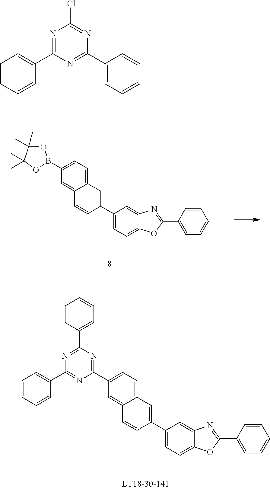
C1=CC=CC(C2=NC(Cl)=NC(C3=CC=CC=C3)=N2)=C1.C1(C2=CC3=CC=C(B4OC(C)(C)C(C)(C)O4)C=C3C=C2)=CC=C2C(=C1)N=C(C1=CC=CC=C1)O2.C1=C(C2=CC3=CC=C(C4=NC(C5=CC=CC=C5)=NC(C5=CC=CC=C5)=N4)C=C3C=C2)C=C2C(=C1)OC(C1=CC=CC=C1)=N2
